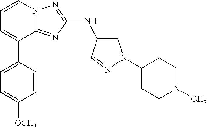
C1=C(C2=CC=CN3C2=NC(NC2=CN(C4CCN(C)CC4)N=C2)=N3)C=CC([OCH3])=C1
